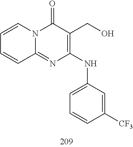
C1=CC=CC2=NC(NC3=CC=CC([CF3])=C3)=C(CO)C(=O)N12
